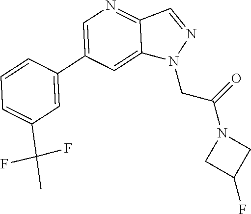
C1(C2=CN=C3C(=C2)N(CC(N2CC(F)C2)=O)N=C3)=CC(C(C)(F)F)=CC=C1
